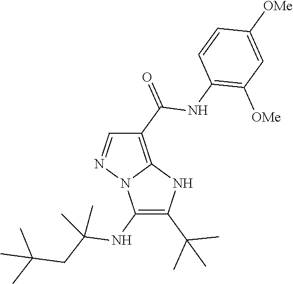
C1(NC(CC(C)(C)C)(C)C)=C(C(C)(C)C)NC2=C(C(=O)NC3=C([OMe])C=C([OMe])C=C3)C=NN12
